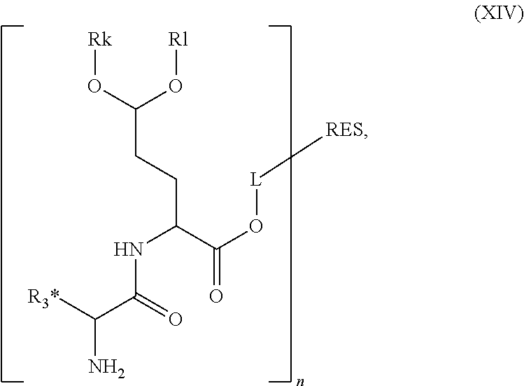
C(CCC(NC(=O)C(N)[R3*])C(=O)O[L][RES])(O[Rl])O[Rk]
